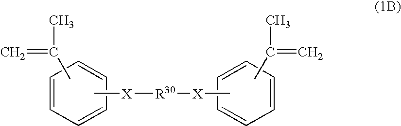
C1=CC=CC=C1.CC(C)=C.C1=CC=CC=C1.C[X][R30][X]C.CC(C)=C
